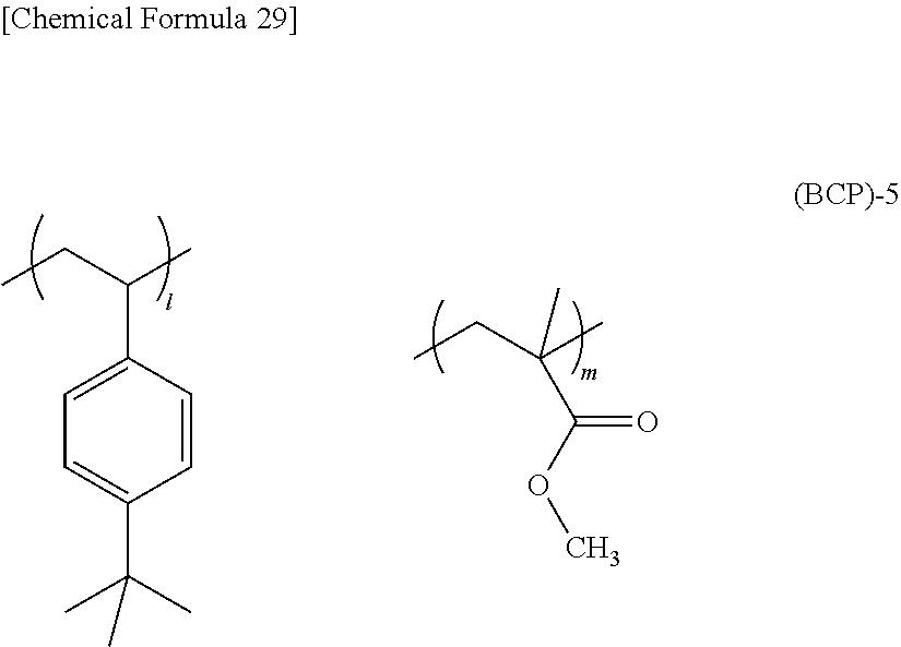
CCC(C)C1=CC=C(C(C)(C)C)C=C1.CCC(C)(C(OC)=O)C
